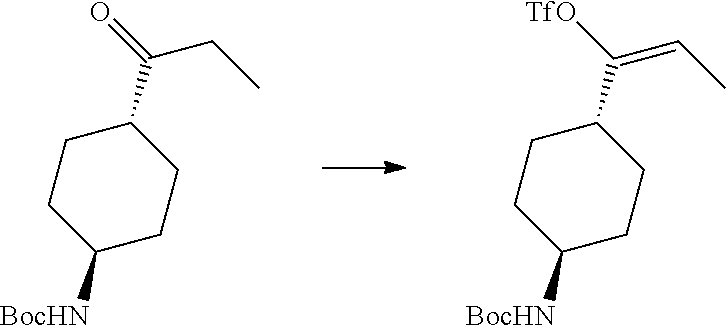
C1(C([TfO])=CC)CCC([BocHN])CC1.C1(C(=O)CC)CCC([BocHN])CC1
